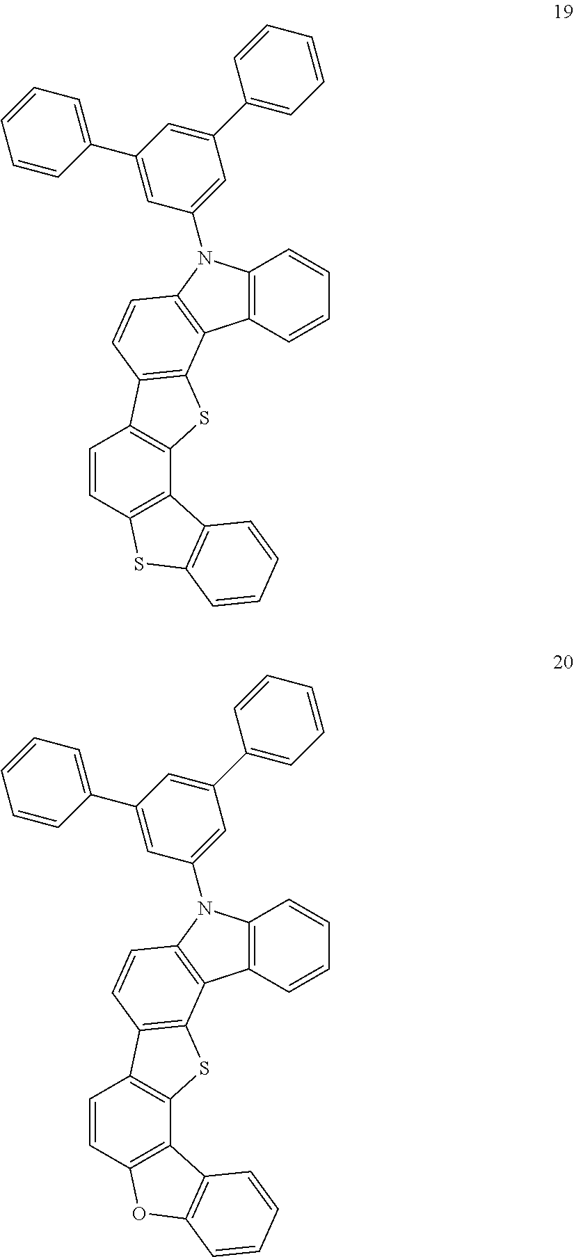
C12=C(C=CC=C1)N(C1=CC(C3=CC=CC=C3)=CC(C3=CC=CC=C3)=C1)C1=C2C2=C(C=C1)C1=C(S2)C2=C(C=C1)SC1=C2C=CC=C1.C12=C(C=CC=C1)N(C1=CC(C3=CC=CC=C3)=CC(C3=CC=CC=C3)=C1)C1=C2C2=C(C=C1)C1=C(S2)C2=C(C=C1)OC1=C2C=CC=C1
